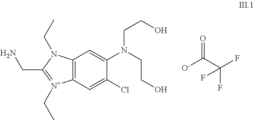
C12=C(C=C(Cl)C(N(CCO)CCO)=C1)[N+](CC)=C(CN)N2CC.O=C([O-])C(F)(F)F
